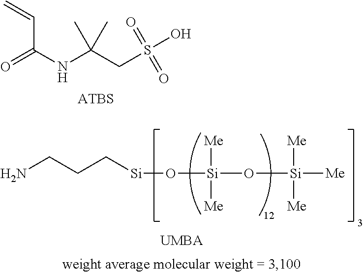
O=C(NC(CS(O)(=O)=O)(C)C)C=C.[ATBS].NCCC[Si]O[Si](O[Si]([Me])([Me])[Me])([Me])[Me]
